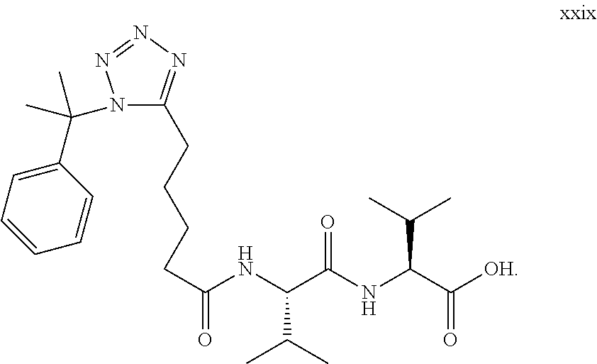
C(C(NC(C(NC(C([OH])=O)C(C)C)=O)C(C)C)=O)CCCC1=NN=NN1C(C1=CC=CC=C1)(C)C
